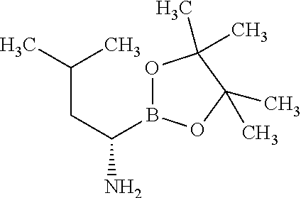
CC(CC(N)B1OC(C)(C)C(C)(C)O1)C
